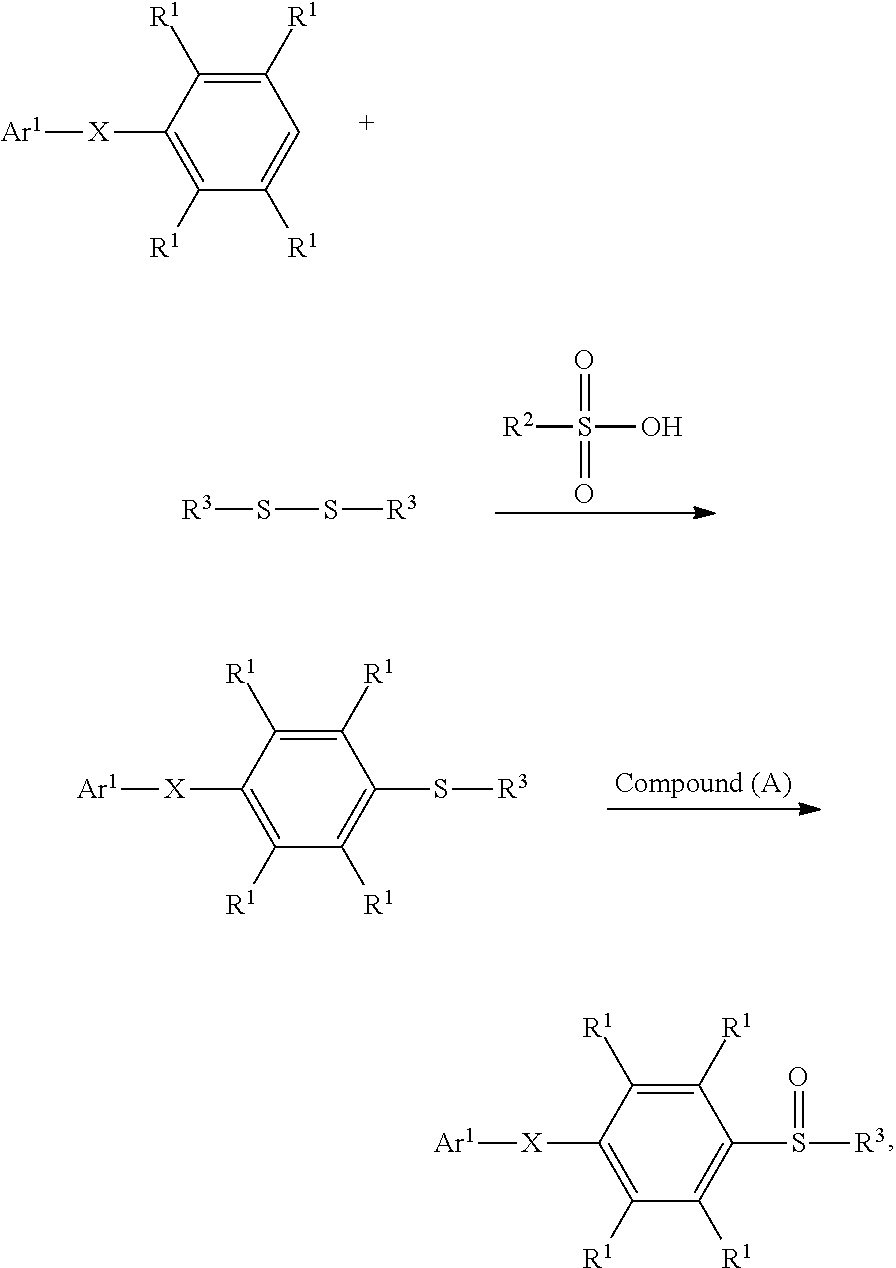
C1([R1])=C([X][Ar1])C([R1])=C([R1])C=C1[R1].[R2]S(O)(=O)=O.[R3]SS[R3].C1([R1])=C([X][Ar1])C([R1])=C([R1])C(S([R3])=O)=C1[R1].C1([R1])=C([X][Ar1])C([R1])=C([R1])C(S[R3])=C1[R1]
